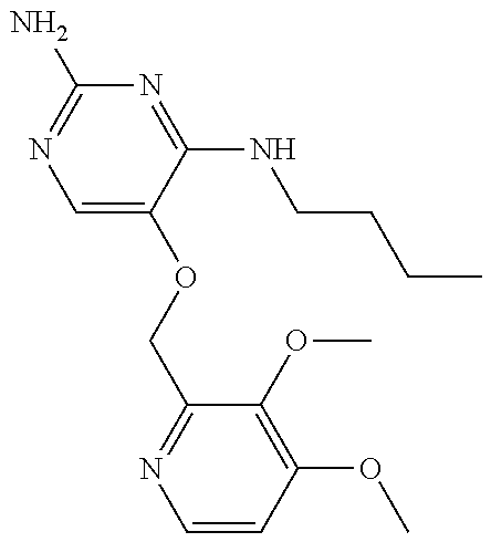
C1(COC2=CN=C(N)N=C2NCCCC)=NC=CC(OC)=C1OC
